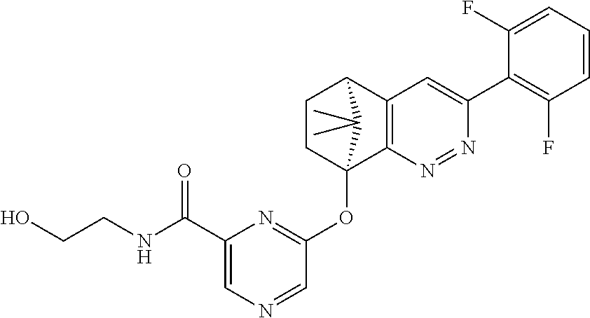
C1CC2(OC3=NC(C(NCCO)=O)=CN=C3)C3=C(C1C2(C)C)C=C(C1=C(F)C=CC=C1F)N=N3
